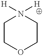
C1COCCN1([H])[H]
